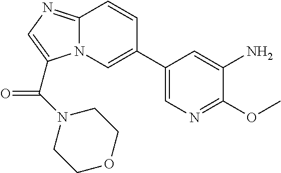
C12=NC=C(C(N3CCOCC3)=O)N1C=C(C1=CN=C(OC)C(N)=C1)C=C2
